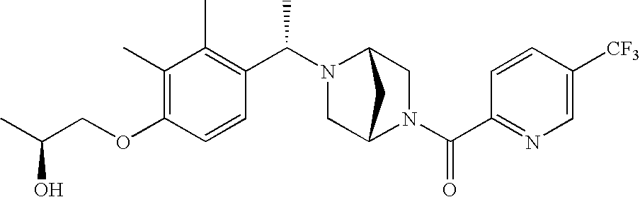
C(OC1=C(C)C(C)=C(C(N2C3CN(C(C4=NC=C([CF3])C=C4)=O)C(C2)C3)C)C=C1)C(C)O
